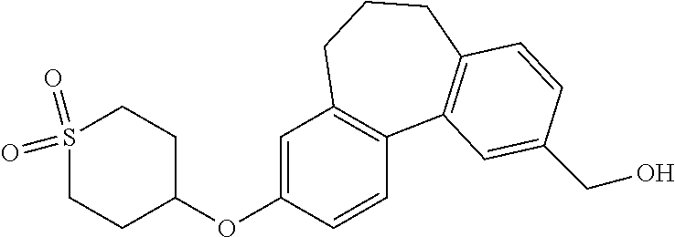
S1(=O)(=O)CCC(OC2=CC3=C(C=C2)C2=C(CCC3)C=CC(CO)=C2)CC1
